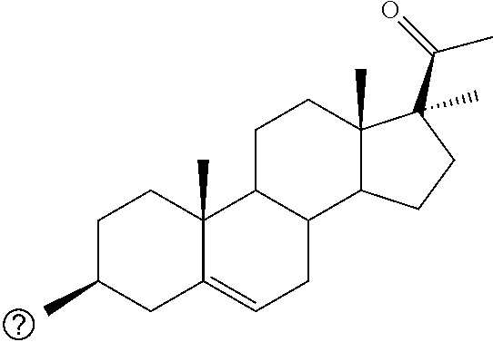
C1C(C)CC2=CCC3C(C2(C)C1)CCC1(C)C3CCC1(C(=O)C)C
